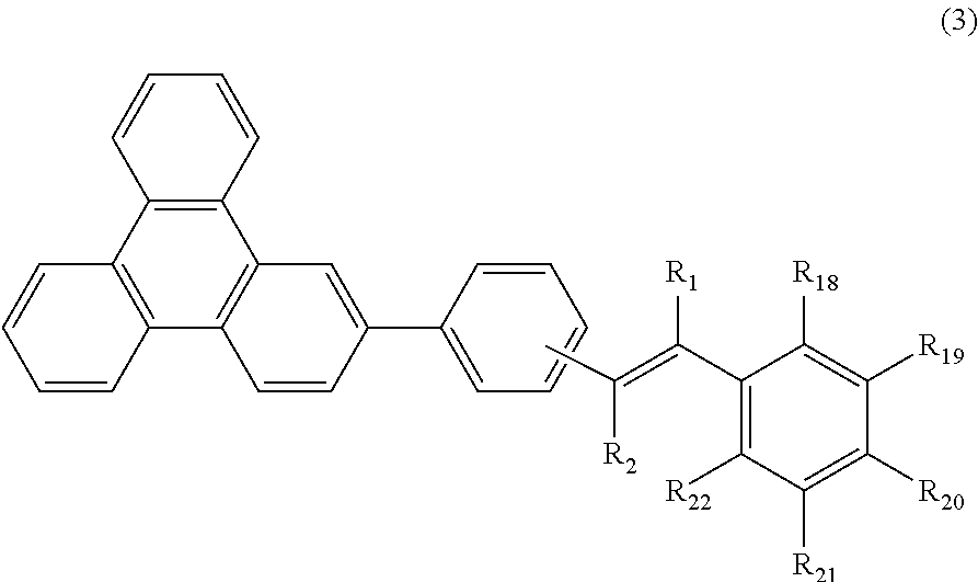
C1=CC=CC2=C1C1=C(C3=C2C=CC=C3)C=CC(C2=CC=CC=C2)=C1.CC(=C(C1=C([R22])C([R21])=C([R20])C([R19])=C1[R18])[R1])[R2]
